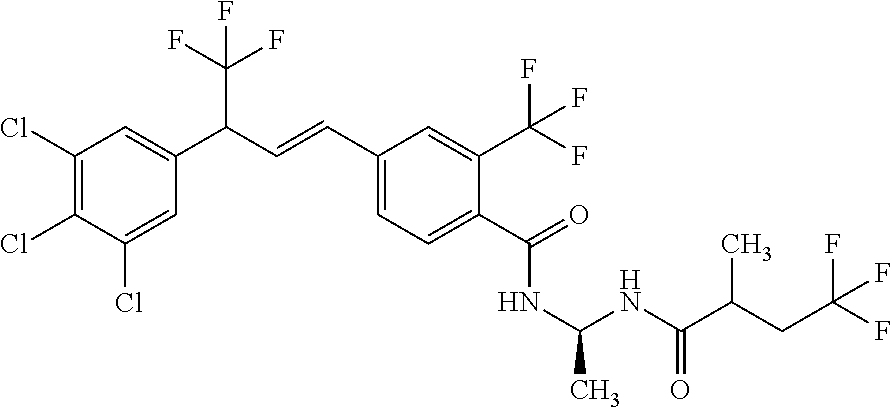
C1(Cl)=C(Cl)C(Cl)=CC(C(C=CC2=CC=C(C(=O)NC(NC(C(CC(F)(F)F)C)=O)C)C(C(F)(F)F)=C2)C(F)(F)F)=C1
